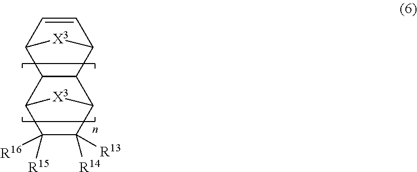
C12C(C3C([R14])([R13])C([R15])([R16])C1[X3]3)C1C=CC2[X3]1
